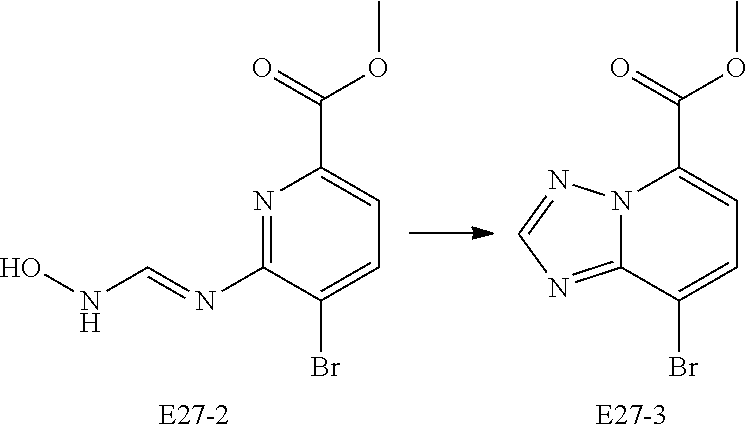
N1=C(N=CNO)C(Br)=CC=C1C(OC)=O.N12C(=NC=N1)C(Br)=CC=C2C(OC)=O
